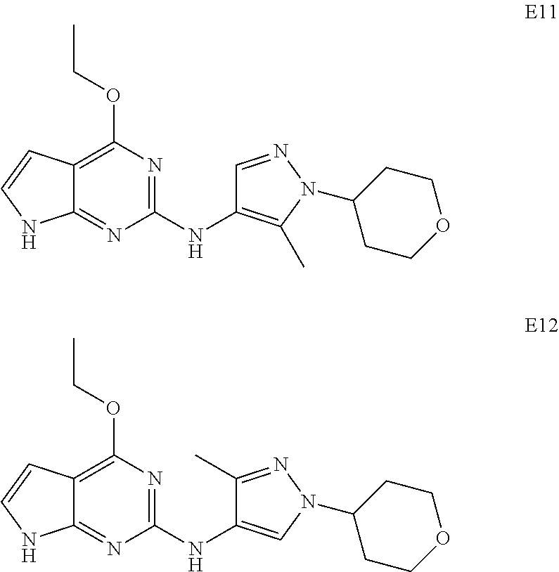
C12=C(OCC)N=C(NC3=C(C)N(C4CCOCC4)N=C3)N=C1NC=C2.C12=C(OCC)N=C(NC3=CN(C4CCOCC4)N=C3C)N=C1NC=C2
